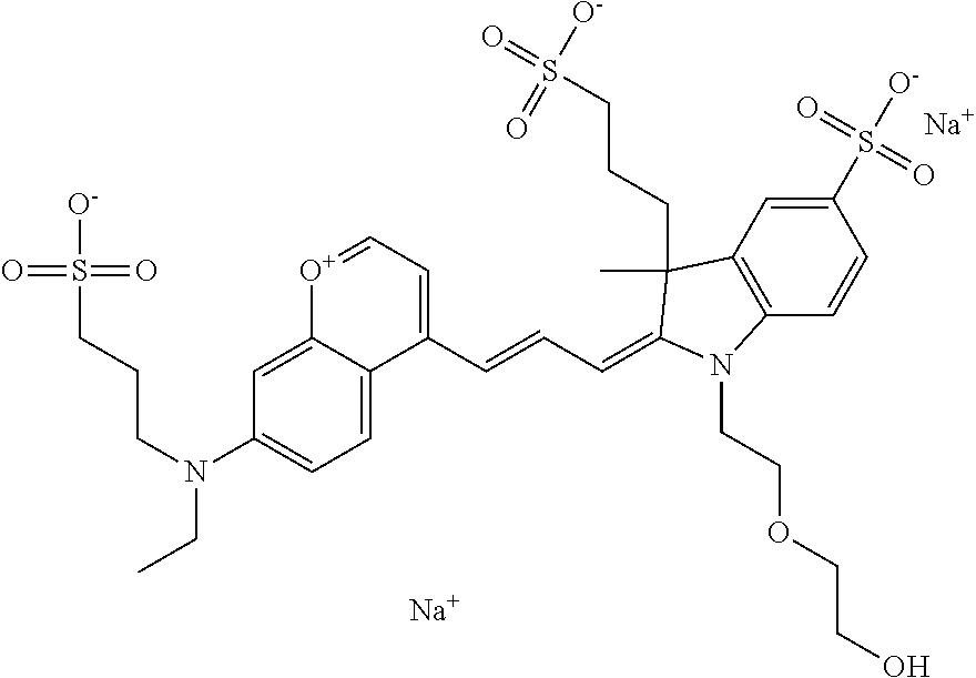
[Na].[Na].C(=CC=C1C(C)(CCCS([O-])(=O)=O)C2=C(C=CC(S(=O)([O-])=O)=C2)N1CCOCCO)C1=CC=[O+]C2=CC(N(CCCS(=O)([O-])=O)CC)=CC=C21
